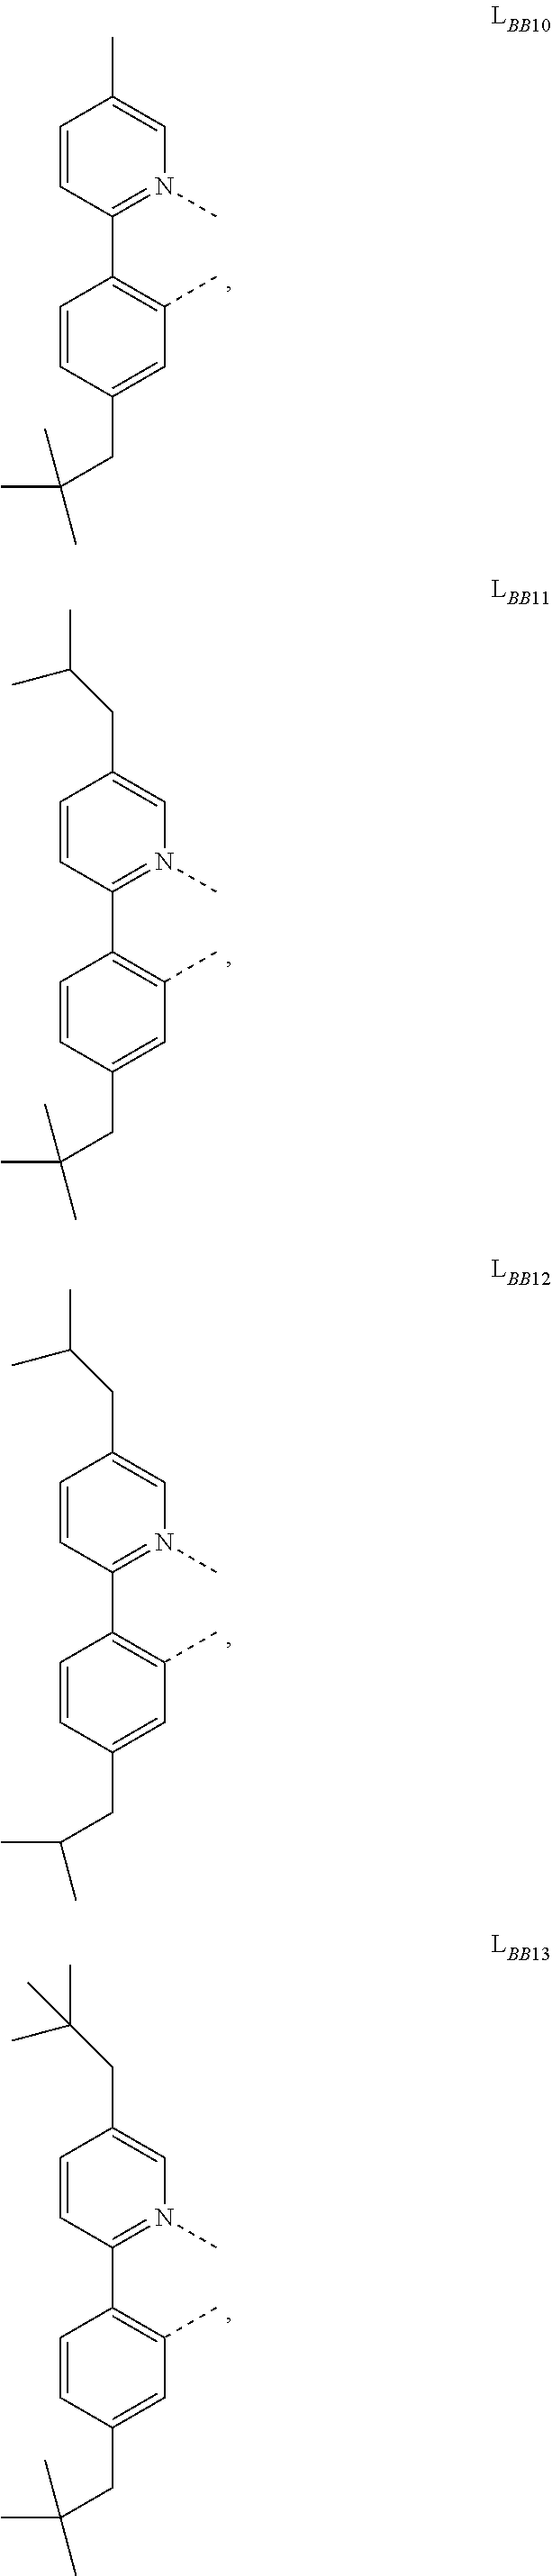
C1=CC(C2=C(C)C=C(CC(C)(C)C)C=C2)=N(C)C=C1C.C1=CC(C2=C(C)C=C(CC(C)(C)C)C=C2)=N(C)C=C1CC(C)C.C1=CC(C2=C(C)C=C(CC(C)C)C=C2)=N(C)C=C1CC(C)C.C1=CC(C2=C(C)C=C(CC(C)(C)C)C=C2)=N(C)C=C1CC(C)(C)C
